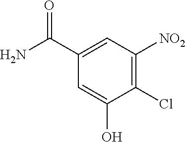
C1(C(N)=O)=CC([NO2])=C(Cl)C(O)=C1
